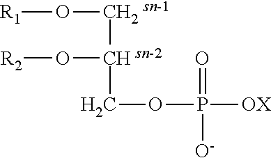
[R1]O[CH2 sn-1][CH sn-2](O[R2])COP(=O)([OX])[O-]
